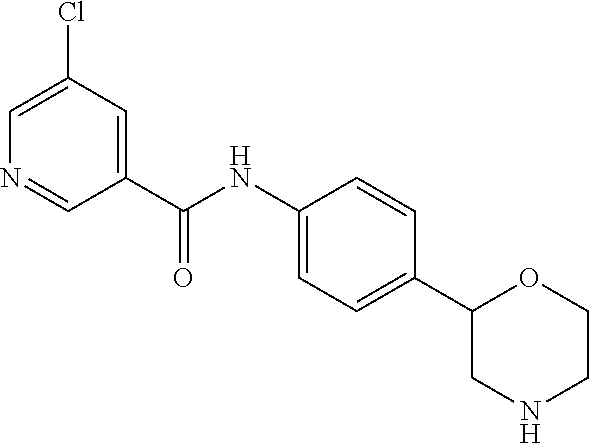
C1=C(Cl)C=C(C(NC2=CC=C(C3CNCCO3)C=C2)=O)C=N1
